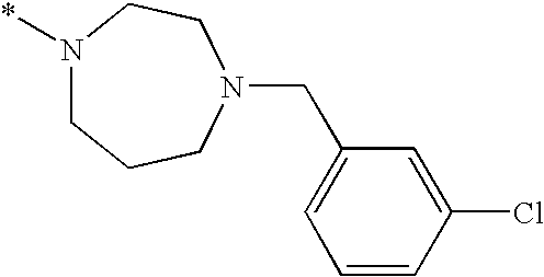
N1(*)CCCN(CC2=CC=CC(Cl)=C2)CC1
